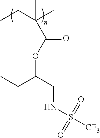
CCC(C)(C)C(OC(CC)CNS([CF3])(=O)=O)=O
